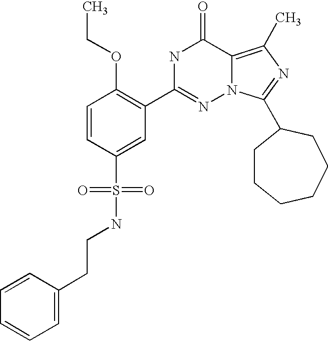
C(CC1=CC=CC=C1)NS(C1=CC(C2=NN3C(=C(C)N=C3C3CCCCCC3)C(=O)N2)=C(OCC)C=C1)(=O)=O
